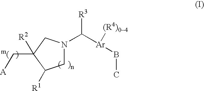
C1N(C([Ar]([(R4)04])BC)[R3])CC(C[A])([R2])C1[R1]
